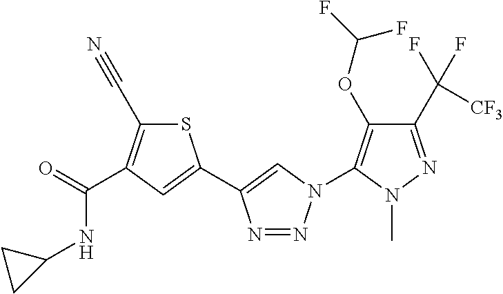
C1(C(F)([CF3])F)=NN(C)C(N2N=NC(C3=CC(C(=O)NC4CC4)=C(C#N)S3)=C2)=C1OC(F)F
